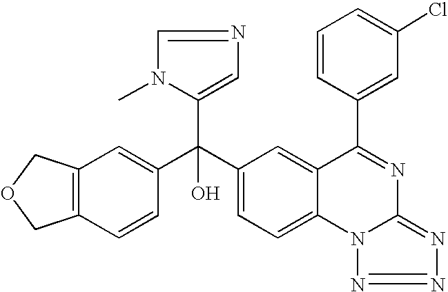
C1=CC(C(C2=CC=C3C(=C2)C(C2=CC(Cl)=CC=C2)=NC2=NN=NN32)(C2=CN=CN2C)O)=CC2=C1COC2
